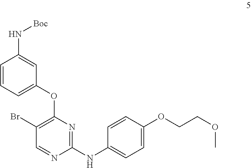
C1(Br)=C(OC2=CC=CC(N[Boc])=C2)N=C(NC2=CC=C(OCCOC)C=C2)N=C1
